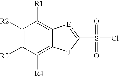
ClS(=O)(=O)C1=[E]C2=C([R1])C([R2])=C([R3])C([R4])=C2[J]1
